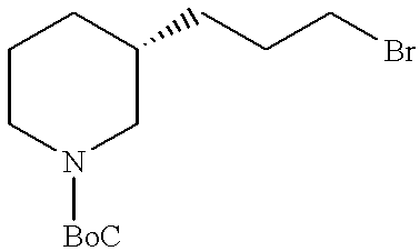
C1CN([BoC])CC(CCCBr)C1
